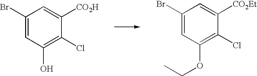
C1(Br)=CC(O)=C(Cl)C([CO2H])=C1.C1(Br)=CC(OCC)=C(Cl)C([CO2Et])=C1
